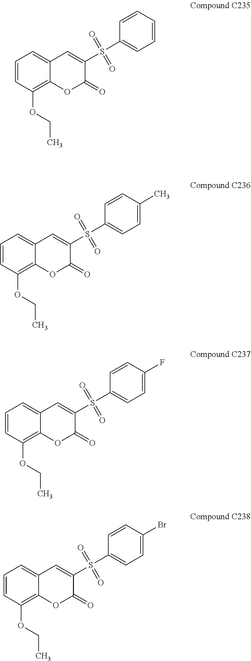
C1=CC(OCC)=C2C(=C1)C=C(S(C1=CC=CC=C1)(=O)=O)C(=O)O2.C1=CC(OCC)=C2C(=C1)C=C(S(C1=CC=C(C)C=C1)(=O)=O)C(=O)O2.C1=CC(OCC)=C2C(=C1)C=C(S(C1=CC=C(F)C=C1)(=O)=O)C(=O)O2.C1=CC(OCC)=C2C(=C1)C=C(S(C1=CC=C(Br)C=C1)(=O)=O)C(=O)O2
